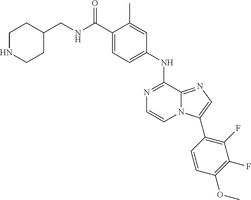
N1=C(NC2=CC=C(C(NCC3CCNCC3)=O)C(C)=C2)C2=NC=C(C3=C(F)C(F)=C(OC)C=C3)N2C=C1
